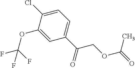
C1(OC(F)(F)F)=CC(C(COC(=O)C)=O)=CC=C1Cl
